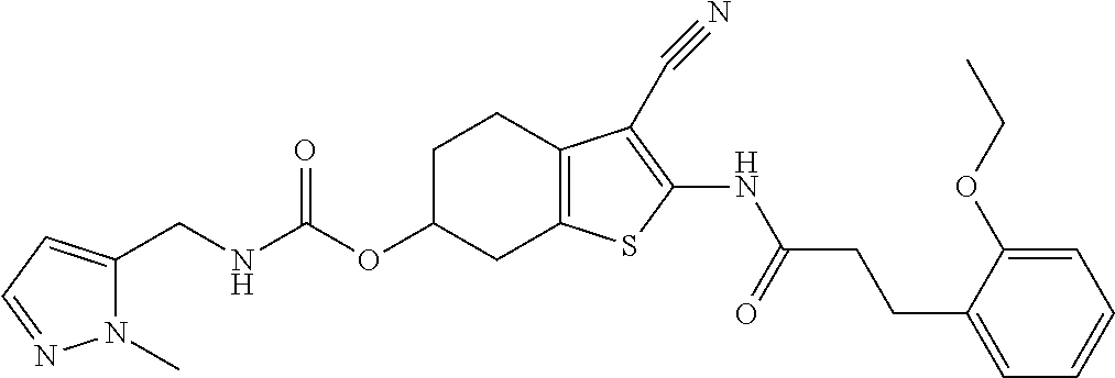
N(C(OC1CC2=C(CC1)C(C#N)=C(NC(CCC1=CC=CC=C1OCC)=O)S2)=O)CC1=CC=NN1C
